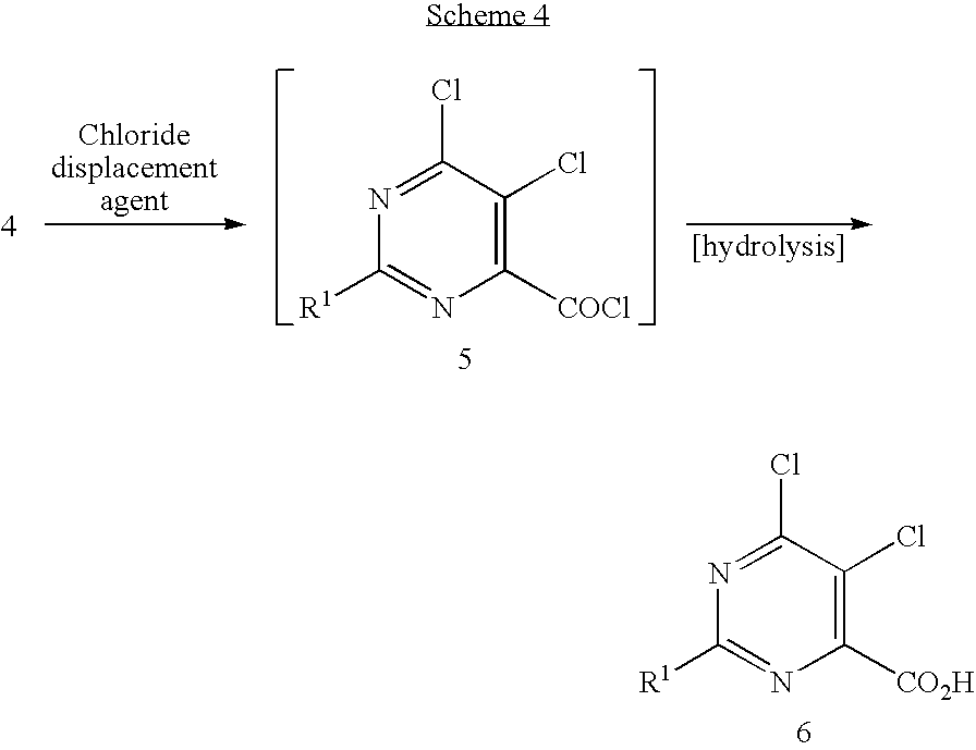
N1=C(Cl)C(Cl)=C([COCl])N=C1[R1].N1=C(Cl)C(Cl)=C([CO2H])N=C1[R1]
